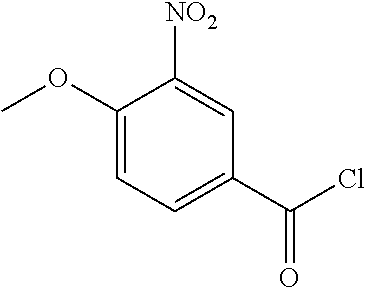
C1(OC)=CC=C(C(=O)Cl)C=C1[NO2]
